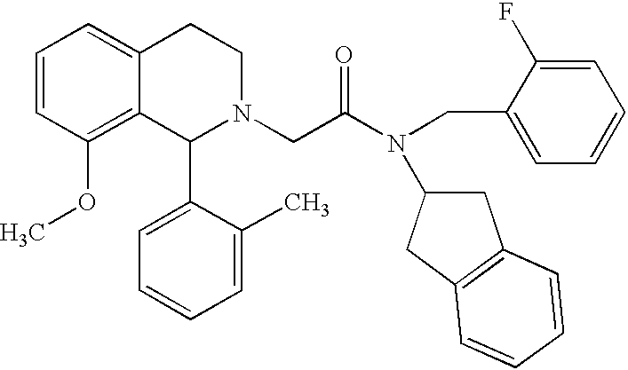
C1=CC(OC)=C2C(=C1)CCN(CC(N(CC1=CC=CC=C1F)C1CC3=C(C1)C=CC=C3)=O)C2C1=CC=CC=C1C
